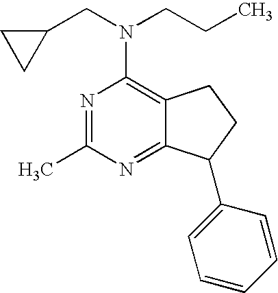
N1=C(C)N=C2C(=C1N(CC1CC1)CCC)CCC2C1=CC=CC=C1
